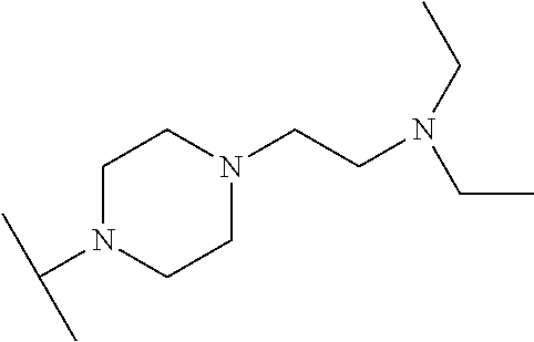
C1N(C(C)C)CCN(CCN(CC)CC)C1
